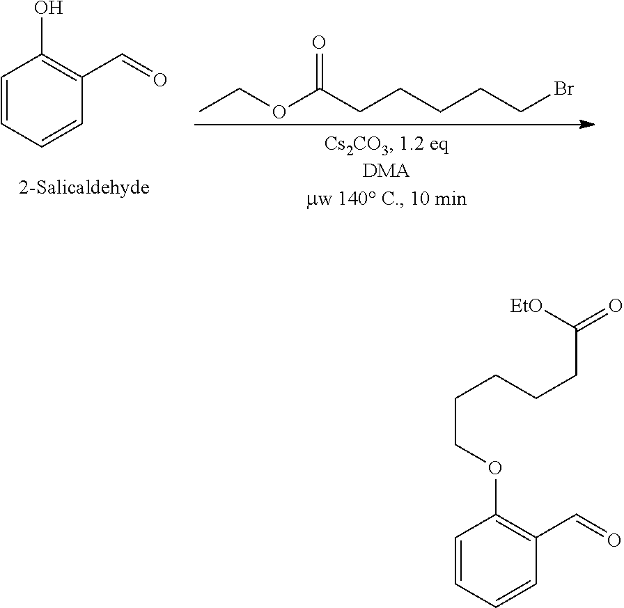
O=CC1=C(O)C=CC=C1.CCOC(CCCCCBr)=O.O=CC1=C(OCCCCCC([EtO])=O)C=CC=C1
